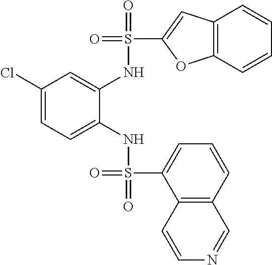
S(=O)(NC1=CC=C(Cl)C=C1NS(=O)(=O)C1=CC2=C(C=CC=C2)O1)(=O)C1=CC=CC2=C1C=CN=C2
